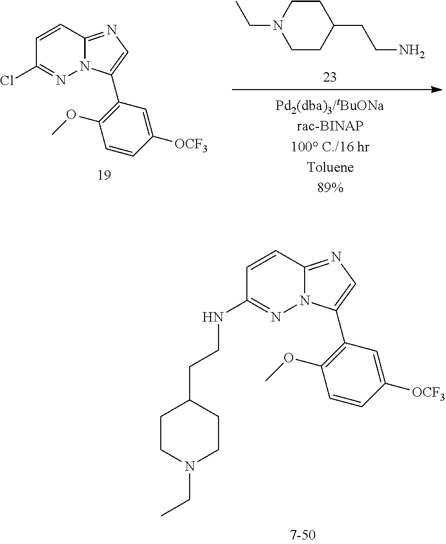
N(C1=NN2C(=NC=C2C2=C(OC)C=CC([OCF3])=C2)C=C1)CCC1CCN(CC)CC1.C1CN(CC)CCC1CCN.ClC1=NN2C(=NC=C2C2=C(OC)C=CC([OCF3])=C2)C=C1
